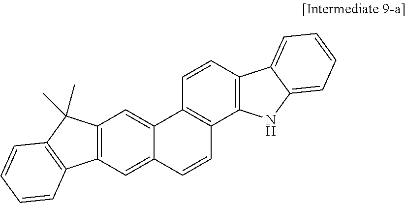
C12=C(C(C)(C)C3=C1C=CC=C3)C=C1C(=C2)C=CC2=C1C=CC1=C2NC2=CC=CC=C12
